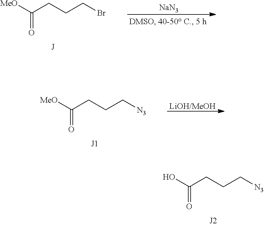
[MeO]C(CCCBr)=O.[NaN3].[MeO]C(CCC[N3])=O.[LiOH/MeOH].OC(CCC[N3])=O
